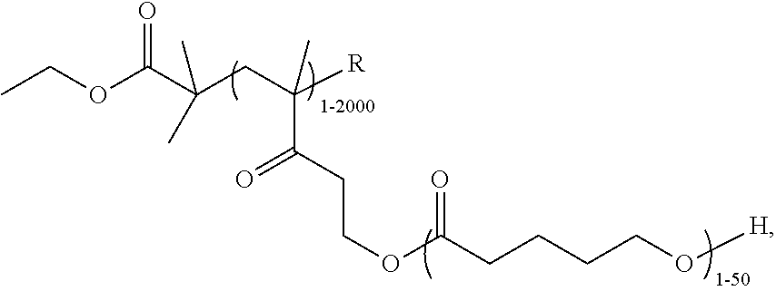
CCOC(C(CC([R])(C)C(CCOC(CCCCO[H])=O)=O)(C)C)=O
